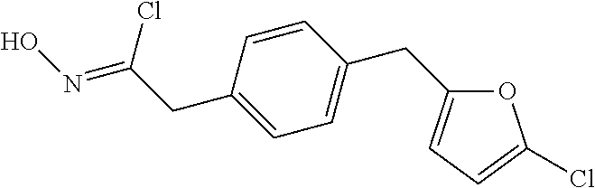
C1=CC(CC(=NO)Cl)=CC=C1CC1=CC=C(Cl)O1
